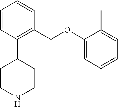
C1CNCCC1C1=C(COC2=CC=CC=C2C)C=CC=C1
